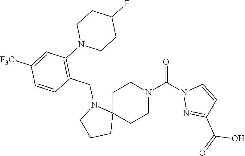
C1C2(CCN(C(=O)N3N=C(C(=O)O)C=C3)C1)N(CC1=C(N3CCC(F)CC3)C=C([F3C])C=C1)CCC2
